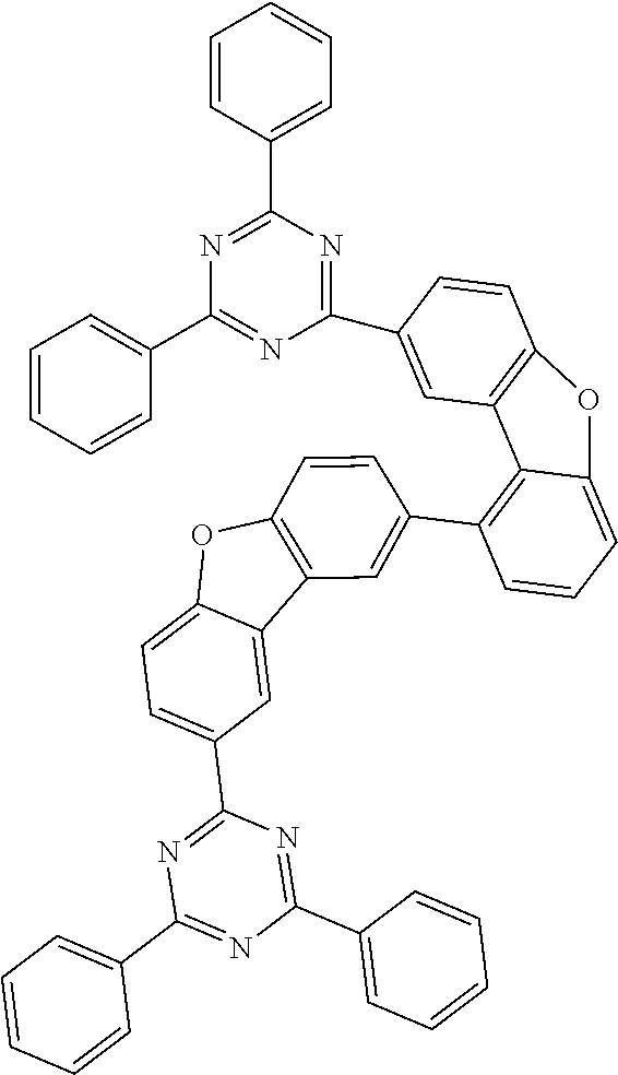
C1(C2=C3C(=CC=C2)OC2=C3C=C(C3=NC(C4=CC=CC=C4)=NC(C4=CC=CC=C4)=N3)C=C2)=CC2=C(C=C1)OC1=CC=C(C3=NC(C4=CC=CC=C4)=NC(C4=CC=CC=C4)=N3)C=C21
